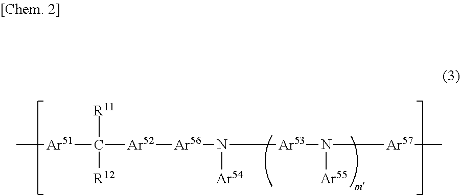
[Ar52]([Ar56]N([Ar53]N([Ar57]C)[Ar55])[Ar54])C([Ar51]C)([R11])[R12]
